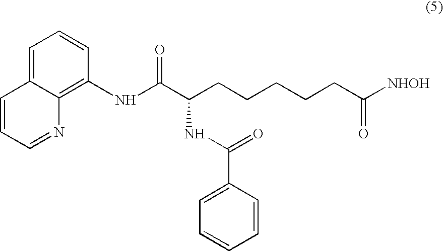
C1(NC(C(CCCCCC([NHOH])=O)NC(=O)C2=CC=CC=C2)=O)=C2C(=CC=C1)C=CC=N2
